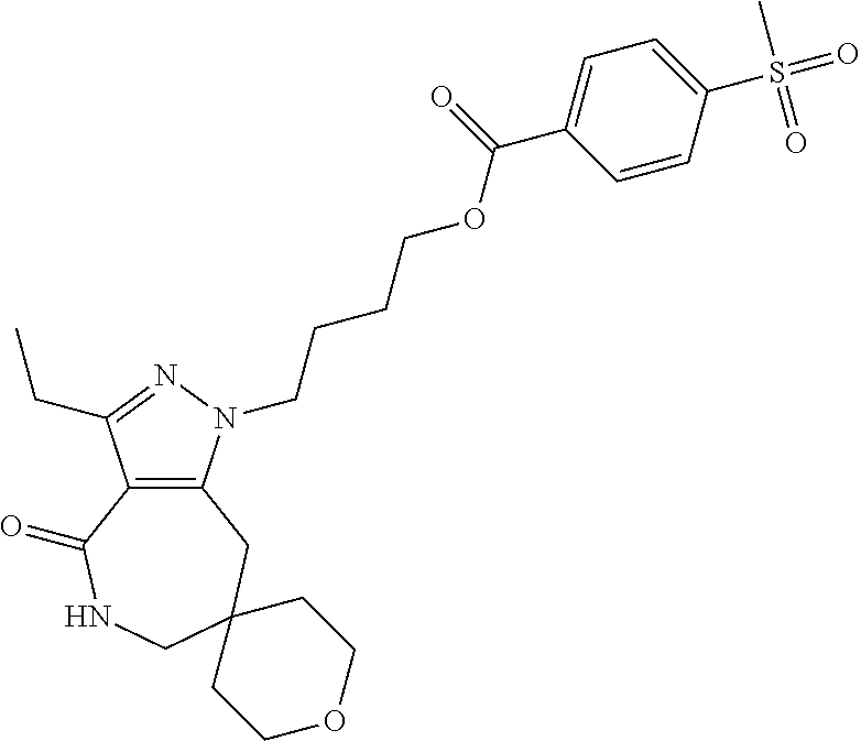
C12=C(CC3(CNC1=O)CCOCC3)N(CCCCOC(C1=CC=C(S(=O)(C)=O)C=C1)=O)N=C2CC
